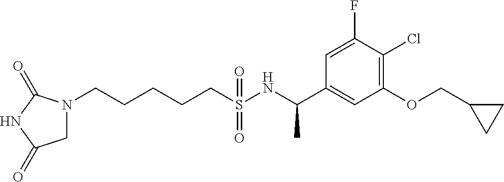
C(S(NC(C1=CC(OCC2CC2)=C(Cl)C(F)=C1)C)(=O)=O)CCCCN1CC(=O)NC1=O
